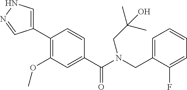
C1(C2=C(OC)C=C(C(N(CC3=CC=CC=C3F)CC(C)(C)O)=O)C=C2)=CNN=C1
